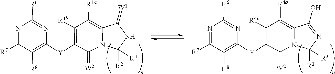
C1(=[W2])C([Y]C2=C([R8])C([R7])=NC([R6])=N2)=C([R4b])C([R4a])=C2C(=[W1])NC([R3])([R2])CN12.C1(=[W2])C([Y]C2=C([R8])C([R7])=NC([R6])=N2)=C([R4b])C([R4a])=C2C(O)=NC([R3])([R2])CN12
